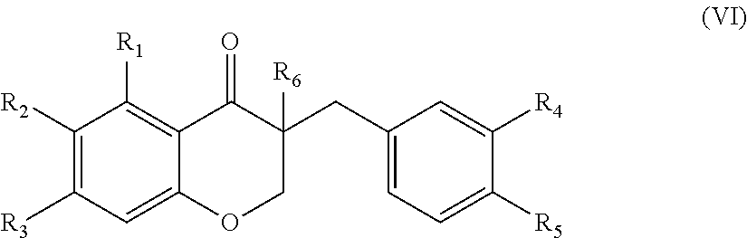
C1([R2])=C([R3])C=C2C(=C1[R1])C(=O)C(CC1=CC=C([R5])C([R4])=C1)([R6])CO2
